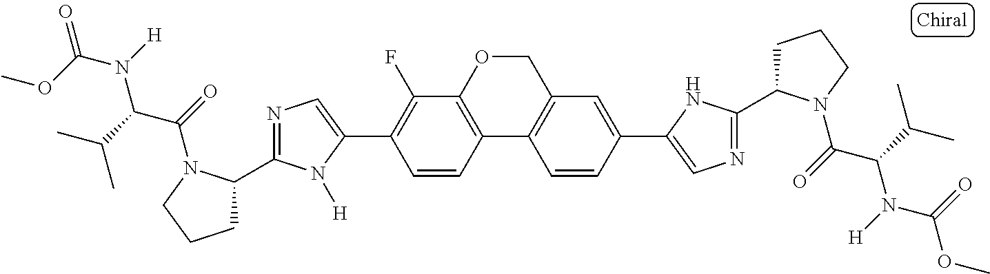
C12=C(OCC3=C1C=CC(C1=CN=C(C4CCCN4C(=O)C(C(C)C)N([H])C(=O)OC)N1)=C3)C(F)=C(C1=CN=C(C3CCCN3C(=O)C(C(C)C)N([H])C(OC)=O)N1[H])C=C2
